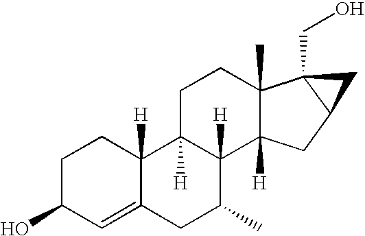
C1C(O)C=C2C([H])(C1)C1([H])C([H])(C(C)C2)C2([H])C(C)(CC1)C1(CO)C(C2)C1
